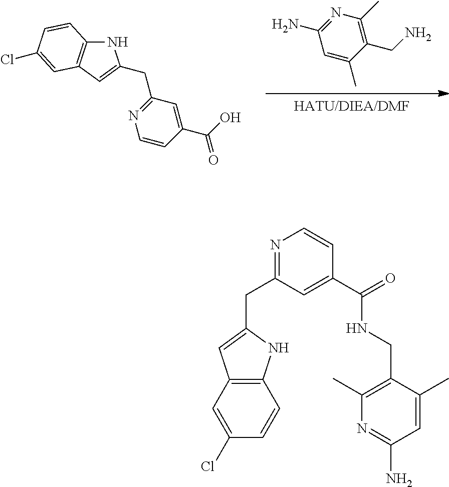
[HATU/DIEA/DMF].C1=C(C)C(CN)=C(C)N=C1N.N1C2=C(C=C1CC1=NC=CC(C(O)=O)=C1)C=C(Cl)C=C2.N1=C(CC2=CC3=C(N2)C=CC(Cl)=C3)C=C(C(=O)NCC2=C(C)N=C(N)C=C2C)C=C1
